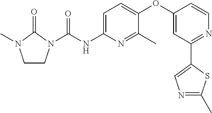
C1CN(C(NC2=CC=C(OC3=CC(C4=CN=C(C)S4)=NC=C3)C(C)=N2)=O)C(=O)N1C
